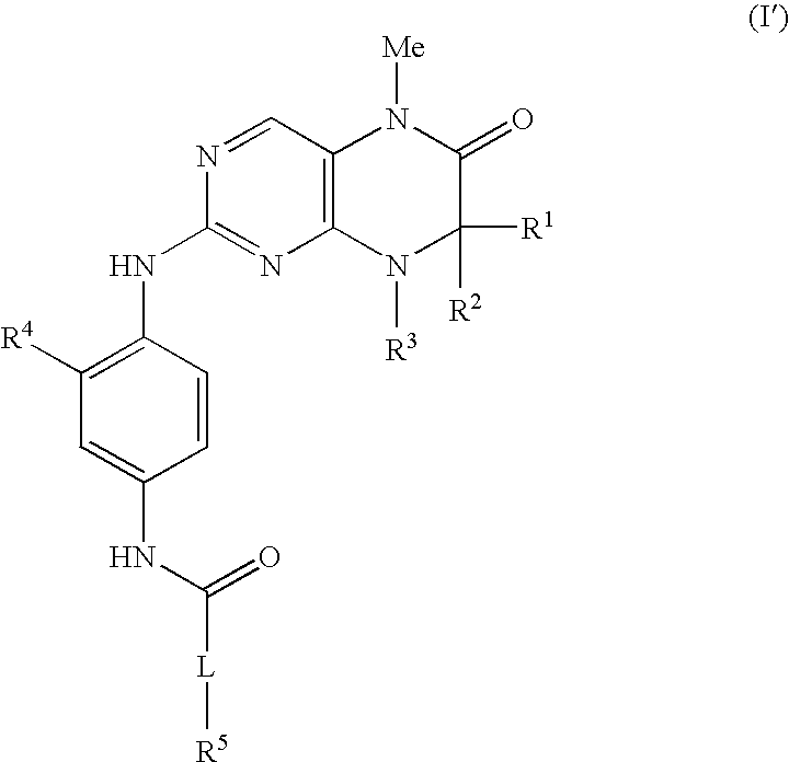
C12=C(C=NC(NC3=C([R4])C=C(NC(=O)[L][R5])C=C3)=N1)N([Me])C(=O)C([R1])([R2])N2[R3]
